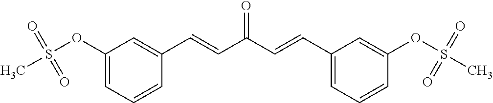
C1(OS(C)(=O)=O)=CC=CC(C=CC(C=CC2=CC=CC(OS(C)(=O)=O)=C2)=O)=C1
